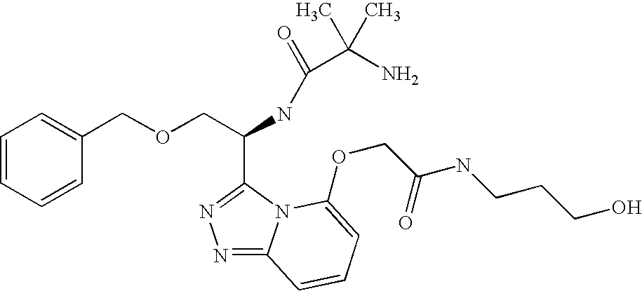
C(COCC1=CC=CC=C1)(NC(C(N)(C)C)=O)C1=NN=C2N1C(OCC(NCCCO)=O)=CC=C2
